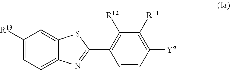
C1([R13])=CC=C2C(=C1)SC(C1=C([R12])C([R11])=C([Ya])C=C1)=N2
